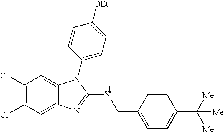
C1(Cl)=C(Cl)C=C2C(=C1)N(C1=CC=C([OEt])C=C1)C(NCC1=CC=C(C([Me])([Me])[Me])C=C1)=N2
